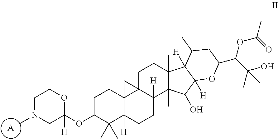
C1N(C)CC([H])(OC2C(C)(C)C3([H])C4(CC2)C2(C4)CCC4(C)C(C)(C(O)C5([H])C4([H])C(C)CC(C(OC(C)=O)C(O)(C)C)O5)C2([H])CC3)OC1.[A]
